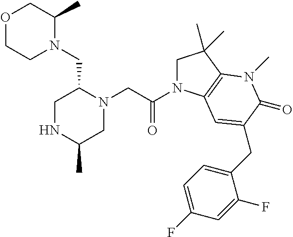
O1CCN(CC2CNC(C)CN2CC(N2CC(C)(C)C3=C2C=C(CC2=CC=C(F)C=C2F)C(=O)N3C)=O)C(C)C1
